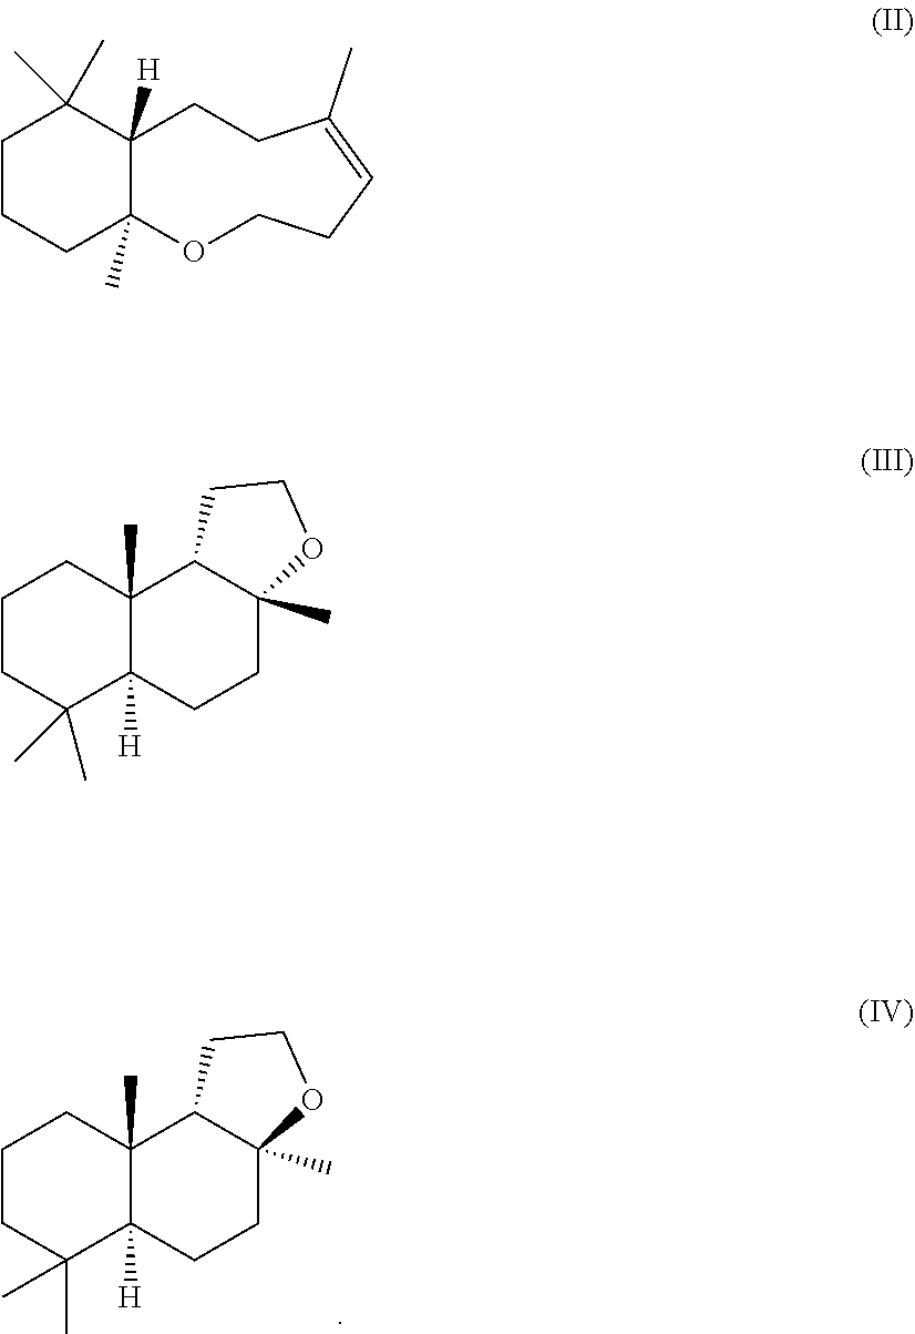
C1CC(C)(C)C2([H])C(C)(C1)C1C(C)(CC2)OCC1.C1CCC2(C)C([H])(C1(C)C)CCC(C)=CCCO2.C1CC(C)(C)C2([H])C(C)(C1)C1C(C)(CC2)OCC1
